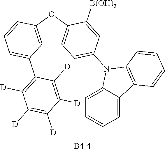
C1=C2C(=CC=C1)C1=C(N2C2=CC3=C(C([B(OH)2])=C2)OC2=C3C(C3=C([D])C([D])=C([D])C([D])=C3[D])=CC=C2)C=CC=C1.[B4-4]
